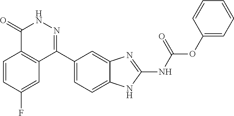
O(C(=O)NC1=NC2=CC(C3=NNC(=O)C4=C3C=C(F)C=C4)=CC=C2N1)C1=CC=CC=C1
